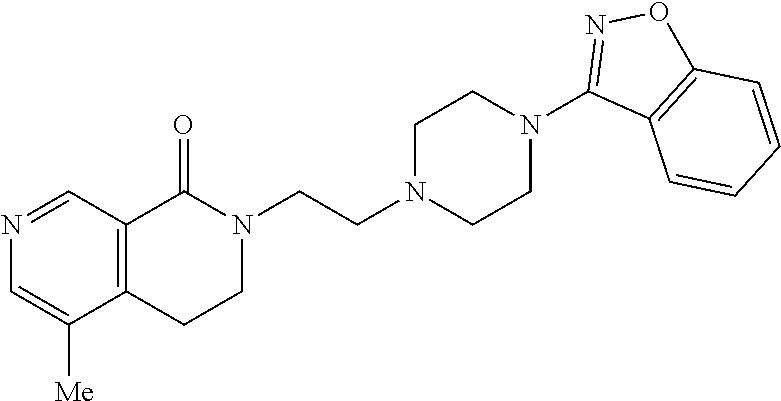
N1(CCN2CCN(C3=NOC4=C3C=CC=C4)CC2)C(=O)C2=C(CC1)C([Me])=CN=C2
